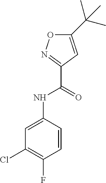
C1=CC(NC(C2=NOC(C(C)(C)C)=C2)=O)=CC(Cl)=C1F
